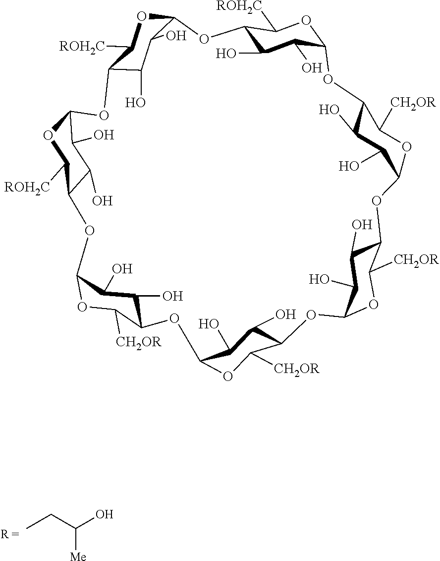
CCC(O)[Me].C12C(O)C(O)C(OC1[ROH2C])OC1C(O)C(O)C(OC1[CH2OR])OC1C(O)C(O)C(OC1[CH2OR])OC1C(O)C(O)C(OC1[CH2OR])OC1C(O)C(O)C(OC1[CH2OR])OC1C(O)C(O)C(OC1[ROH2C])OC1C([ROH2C])OC(O2)C(O)C1O
